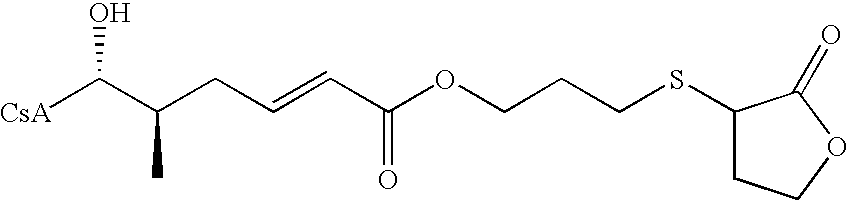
[CsA]C(C(CC=CC(=O)OCCCSC1CCOC1=O)C)O
